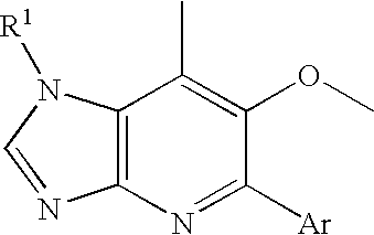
C12=C(N=C([Ar])C(OC)=C1C)N=CN2[R1]
